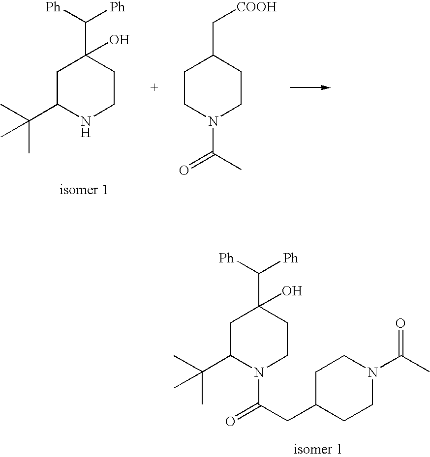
C1C(C(C)(C)C)NCCC1(C([Ph])[Ph])O.C1CN(C(=O)C)CCC1C[COOH].C1C(C(C)(C)C)N(C(=O)CC2CCN(C(C)=O)CC2)CCC1(C([Ph])[Ph])O
